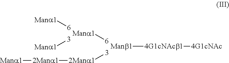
[6][Mana1].[3][Mana1].[6][Mana1].[Manb1][4G1cNAcb1][4G1cNAc].[3][2Mana1][2Mana1][Mana1]
